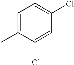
C1=C(C)C(Cl)=CC(Cl)=C1
